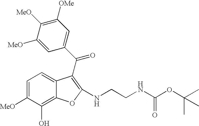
C1=C([MeO])C(O)=C2C(=C1)C(C(C1=CC([OMe])=C([MeO])C([MeO])=C1)=O)=C(NCCNC(OC(C)(C)C)=O)O2
